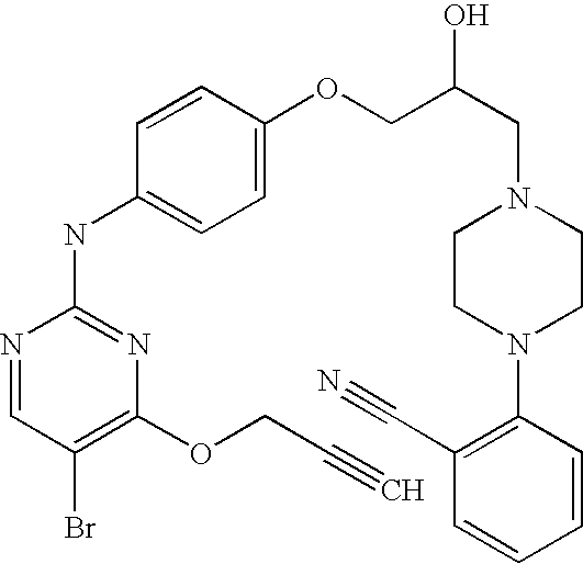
N1=CC(Br)=C(OCC#C)N=C1NC1=CC=C(OCC(CN2CCN(C3=C(C#N)C=CC=C3)CC2)O)C=C1
